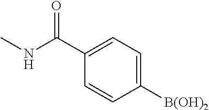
C1([B(OH)2])=CC=C(C(NC)=O)C=C1
